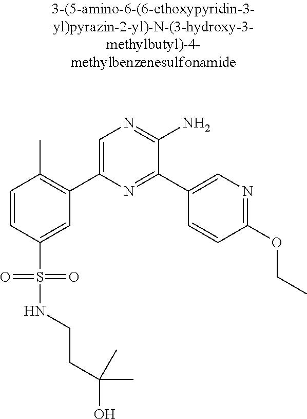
C1=CC(S(=O)(=O)NCCC(O)(C)C)=CC(C2=CN=C(N)C(C3=CN=C(OCC)C=C3)=N2)=C1C
